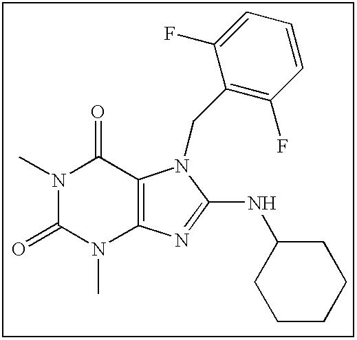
N1(C)C(=O)N(C)C2=C(C1=O)N(CC1=C(F)C=CC=C1F)C(NC1CCCCC1)=N2
